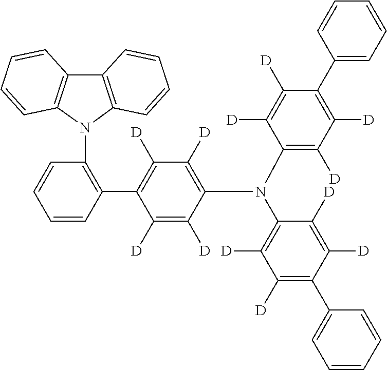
C1([D])=C([D])C(C2=C(N3C4=C(C5=C3C=CC=C5)C=CC=C4)C=CC=C2)=C([D])C([D])=C1N(C1=C([D])C([D])=C(C2=CC=CC=C2)C([D])=C1[D])C1=C([D])C([D])=C(C2=CC=CC=C2)C([D])=C1[D]
